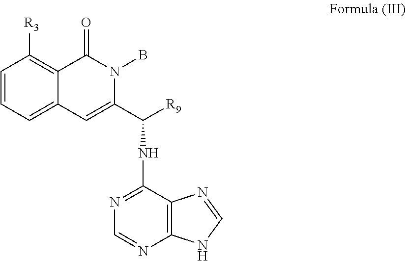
C12=C([R3])C=CC=C1C=C(C([R9])NC1=NC=NC3=C1N=CN3)N(B)C2=O
